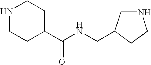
N1CCC(C(NCC2CNCC2)=O)CC1
